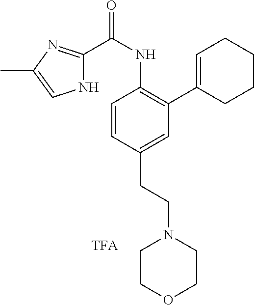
C1=CC(CCN2CCOCC2)=CC(C2=CCCCC2)=C1NC(=O)C1=NC(C)=CN1
